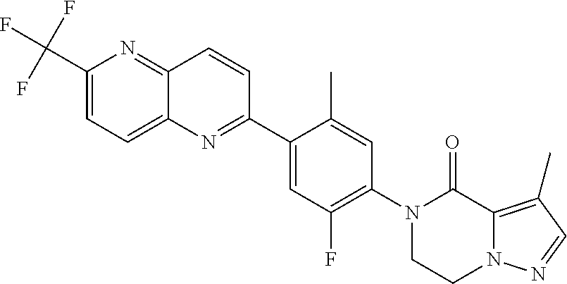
C1(C(F)(F)F)=CC=C2C(=N1)C=CC(C1=CC(F)=C(N3CCN4C(=C(C)C=N4)C3=O)C=C1C)=N2
